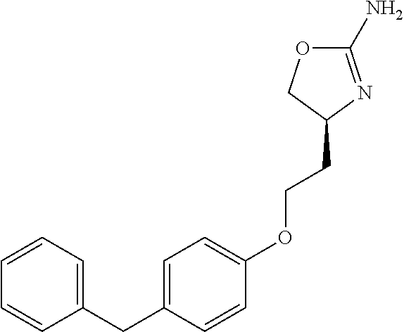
C1=CC=C(CC2=CC=C(OCCC3N=C(N)OC3)C=C2)C=C1
